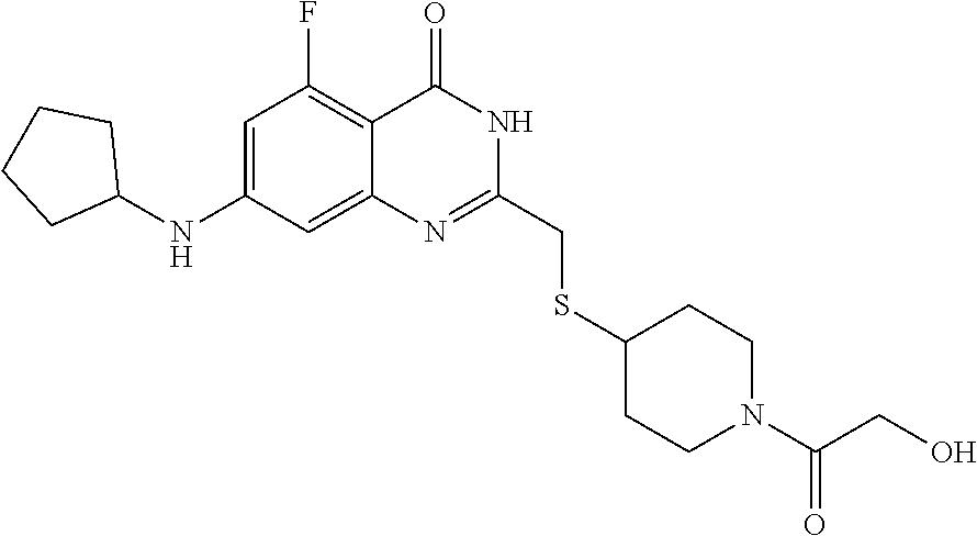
C1(CSC2CCN(C(=O)CO)CC2)=NC2=CC(NC3CCCC3)=CC(F)=C2C(=O)N1
